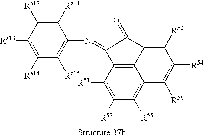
C12=C3C([R51])=C([R53])C([R55])=C1C([R56])=C([R54])C([R52])=C2C(=O)C3=NC1=C([Ra15])C([Ra14])=C([Ra13])C([Ra12])=C1[Ra11]
